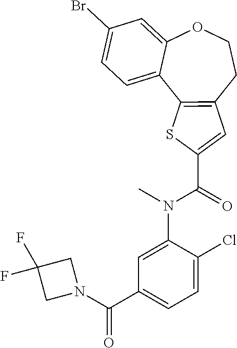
C1(Br)=CC=C2C(=C1)OCCC1=C2SC(C(=O)N(C)C2=CC(C(N3CC(F)(F)C3)=O)=CC=C2Cl)=C1
